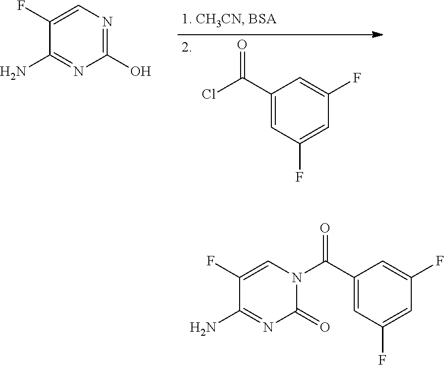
C1(C(Cl)=O)=CC(F)=CC(F)=C1.N1=C(O)N=C(N)C(F)=C1.N1(C(=O)C2=CC(F)=CC(F)=C2)C(=O)N=C(N)C(F)=C1
